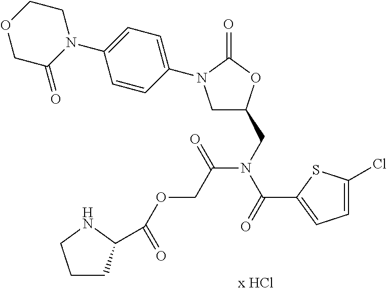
C1C(=O)N(C2=CC=C(N3CC(CN(C(=O)C4=CC=C(Cl)S4)C(COC(=O)C4CCCN4)=O)OC3=O)C=C2)CCO1
